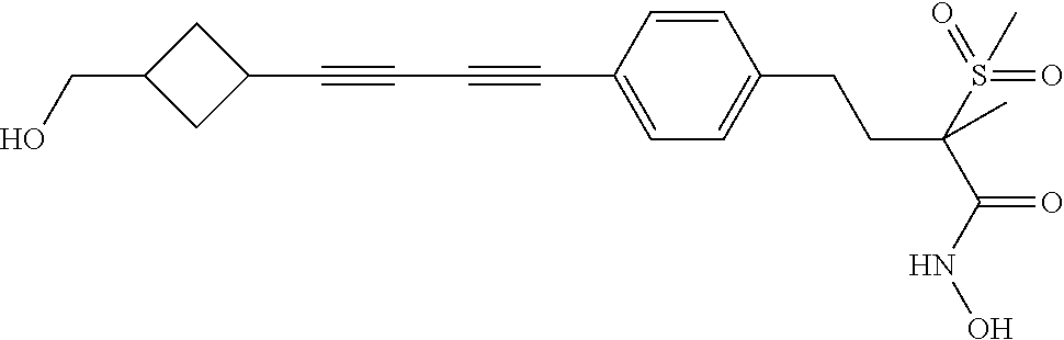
C(C1=CC=C(CCC(C(=O)NO)(S(=O)(=O)C)C)C=C1)#CC#CC1CC(CO)C1
